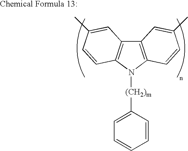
C12=C(N([(CH2)m]C3=CC=CC=C3)C3=C1C=C(C)C=C3)C=CC(C)=C2
